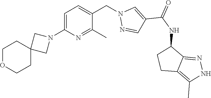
C1=C(N2CC3(C2)CCOCC3)N=C(C)C(CN2N=CC(C(NC3CCC4=C(C)NN=C34)=O)=C2)=C1
